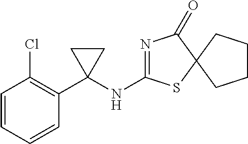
N1=C(NC2(C3=C(Cl)C=CC=C3)CC2)SC2(C1=O)CCCC2
